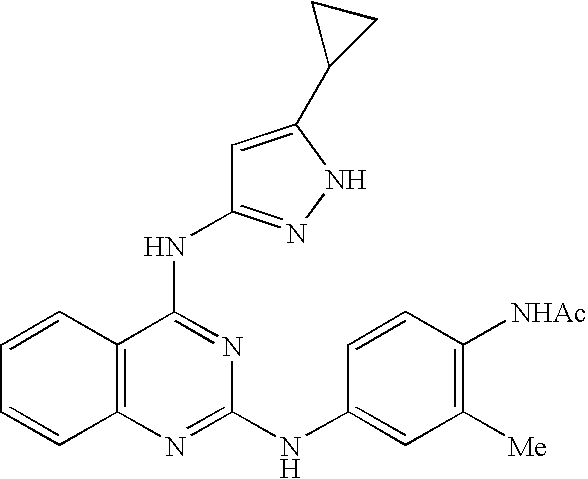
C1=CC2=C(C=C1)N=C(NC1=CC([Me])=C([NHAc])C=C1)N=C2NC1=NNC(C2CC2)=C1
